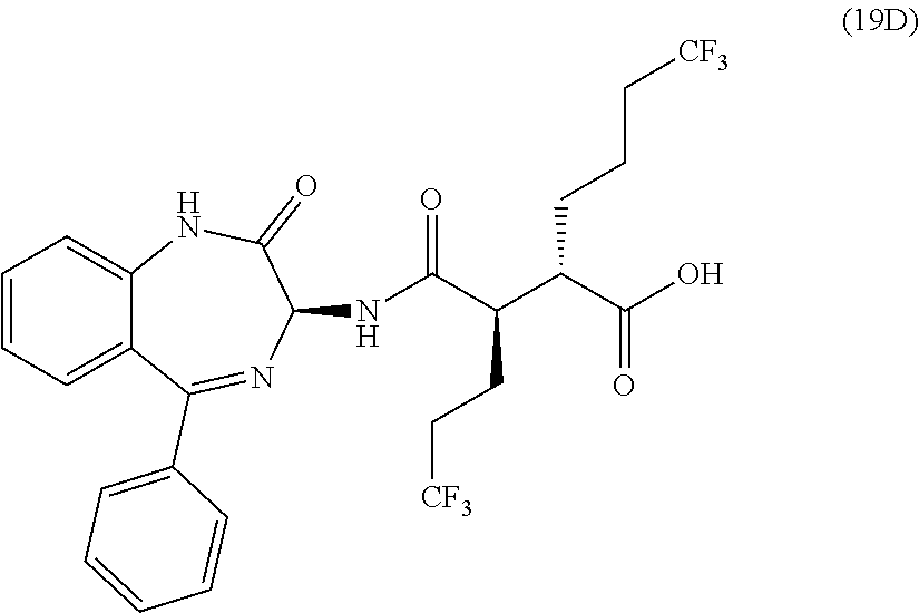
C(C(C(C(O)=O)CCC[CF3])CC[CF3])(=O)NC1N=C(C2=CC=CC=C2)C2=CC=CC=C2NC1=O
